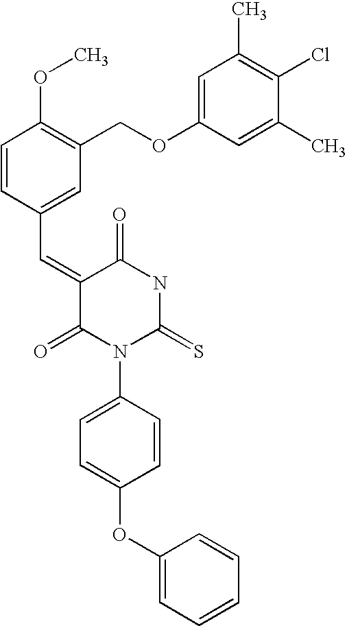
C1=CC(C=C2C(=O)N(C3=CC=C(OC4=CC=CC=C4)C=C3)C(=S)NC2=O)=CC(COC2=CC(C)=C(Cl)C(C)=C2)=C1OC
